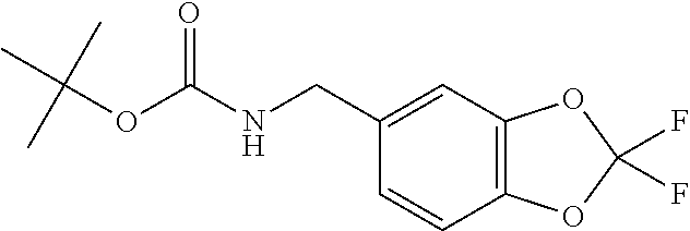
C12=C(C=C(CNC(OC(C)(C)C)=O)C=C1)OC(F)(F)O2
